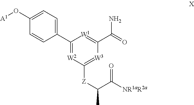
C1(C2=CC=C(O[A1])C=C2)=[W2]C([Z]C(C)C([NR1aR2a])=O)=[W3]C(C(=O)N)=[W1]1
